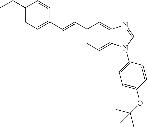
C1(CC)=CC=C(C=CC2=CC=C3C(=C2)N=CN3C2=CC=C(OC(C)(C)C)C=C2)C=C1
